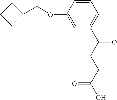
C1(COC2=CC(C(CCC(O)=O)=O)=CC=C2)CCC1
